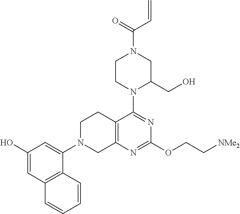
C12=C(N=C(OCC[NMe2])N=C1N1C(CO)CN(C(=O)C=C)CC1)CN(C1=CC(O)=CC3=C1C=CC=C3)CC2
